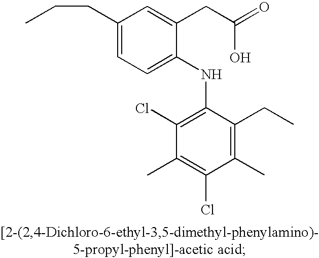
C1(CCC)=CC=C(NC2=C(Cl)C(C)=C(Cl)C(C)=C2CC)C(CC(=O)O)=C1
